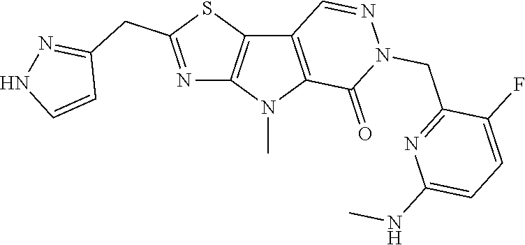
C12=C(N(C)C3=C1C=NN(CC1=NC(NC)=CC=C1F)C3=O)N=C(CC1=NNC=C1)S2
